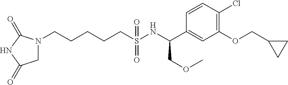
N1(CCCCCS(NC(C2=CC(OCC3CC3)=C(Cl)C=C2)COC)(=O)=O)CC(=O)NC1=O
